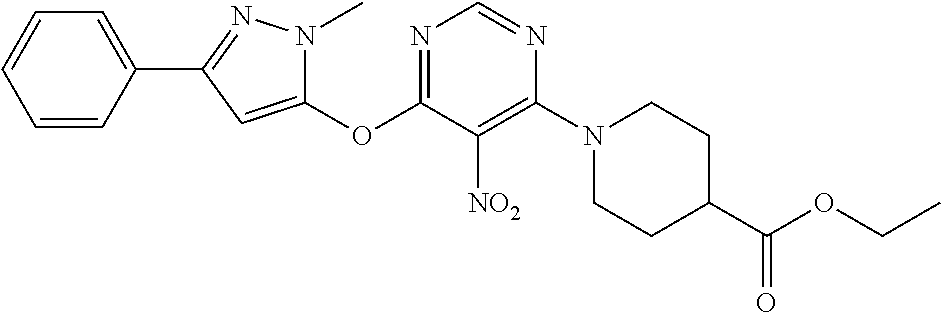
C1(OC2=NC=NC(N3CCC(C(OCC)=O)CC3)=C2[NO2])=CC(C2=CC=CC=C2)=NN1C
